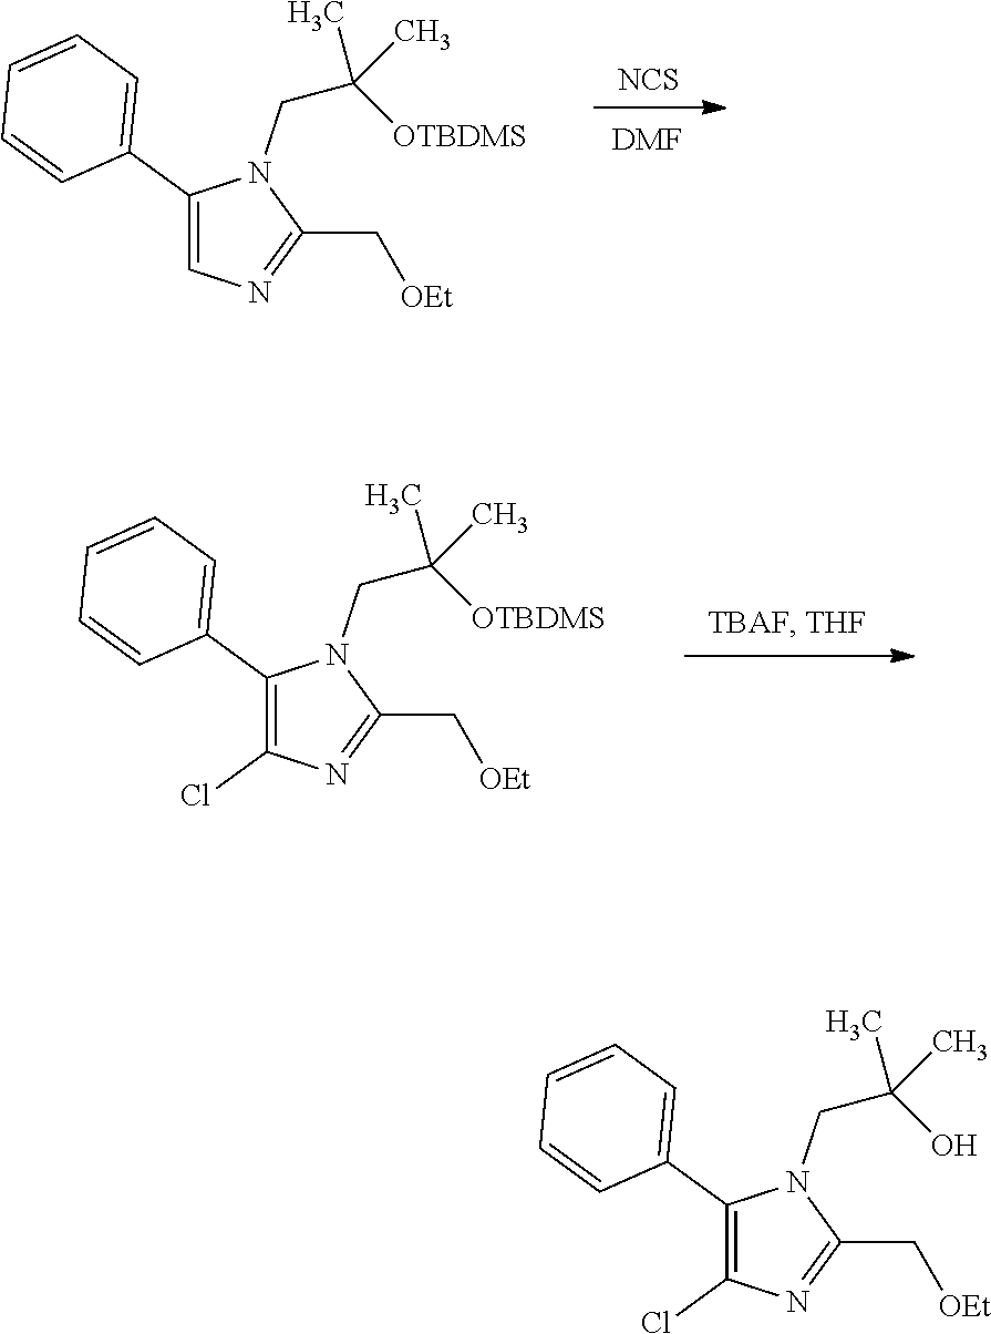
C1(C2=CC=CC=C2)=CN=C(C[OEt])N1CC(C)([OTBDMS])C.[NCS].[DMF].C1(C2=CC=CC=C2)=C(Cl)N=C(C[OEt])N1CC(C)([OTBDMS])C.C1(C2=CC=CC=C2)=C(Cl)N=C(C[OEt])N1CC(C)(O)C
